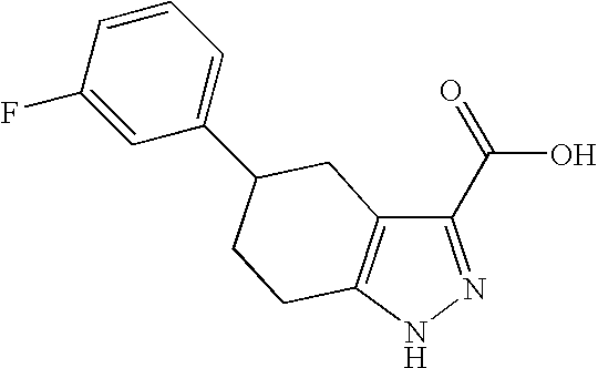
C1(C(=O)O)=NNC2=C1CC(C1=CC=CC(F)=C1)CC2
